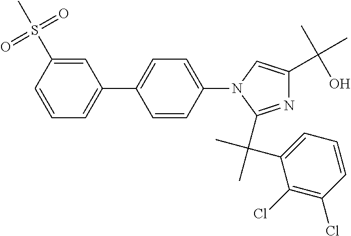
C1(C2=CC=CC(S(C)(=O)=O)=C2)=CC=C(N2C(C(C)(C3=CC=CC(Cl)=C3Cl)C)=NC(C(C)(O)C)=C2)C=C1
